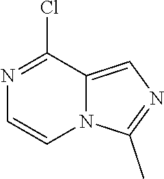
N1=C(C)N2C=CN=C(Cl)C2=C1
